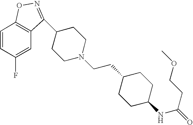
C1=CC(F)=CC2=C1ON=C2C1CCN(CCC2CCC(NC(=O)CCOC)CC2)CC1
